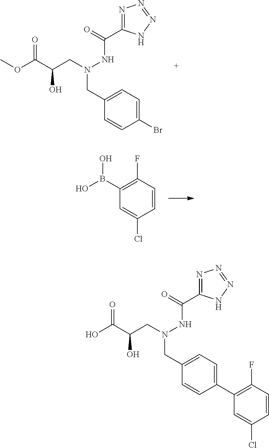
C1=C(Cl)C=CC(F)=C1B(O)O.BrC1=CC=C(CN(CC(C(OC)=O)O)NC(C2=NN=NN2)=O)C=C1.C1(C2=C(F)C=CC(Cl)=C2)=CC=C(CN(CC(C(O)=O)O)NC(C2=NN=NN2)=O)C=C1
